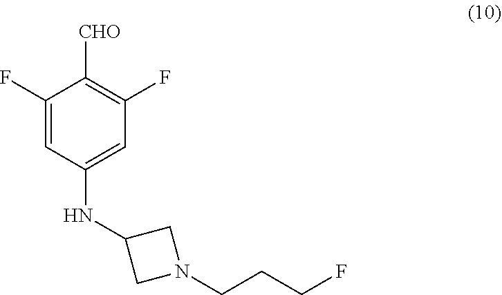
N(C1CN(CCCF)C1)C1=CC(F)=C([CHO])C(F)=C1
